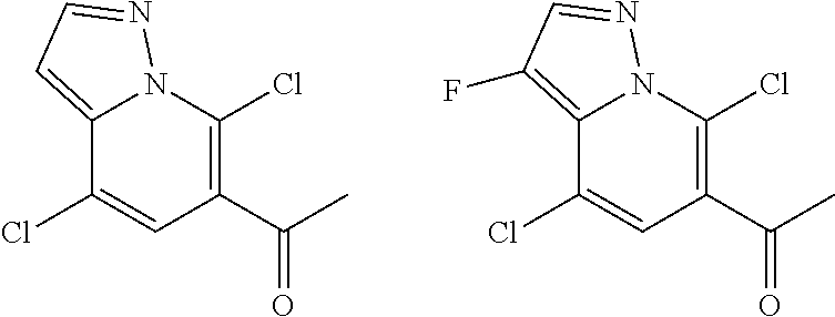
C12=CC=NN1C(Cl)=C(C(=O)C)C=C2Cl.C12=C(F)C=NN1C(Cl)=C(C(=O)C)C=C2Cl
